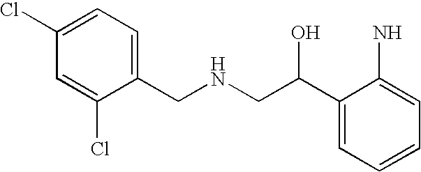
C1(Cl)=CC=C(CNCC(C2=CC=CC=C2N)O)C(Cl)=C1
